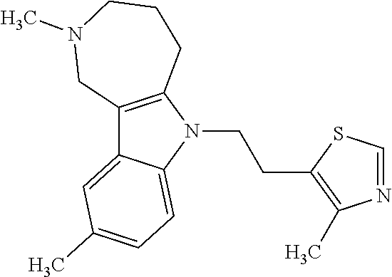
C12=C(N(CCC3=C(C)N=CS3)C3=CC=C(C)C=C13)CCCN(C)C2
